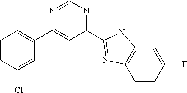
C1=CC(Cl)=CC(C2=CC(C3=NC4=C(C=C(F)C=C4)N3)=NC=N2)=C1
